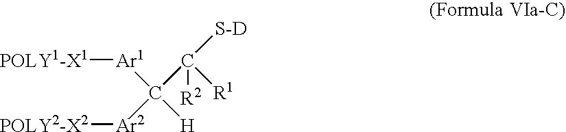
[POLY1-X1][Ar1]C([H])([Ar2][POLY2-X2])C([R1])([R2])[S-D]
